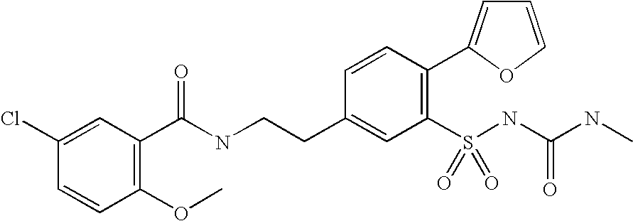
C1(C(NCCC2=CC(S(NC(NC)=O)(=O)=O)=C(C3=CC=CO3)C=C2)=O)=C(OC)C=CC(Cl)=C1
